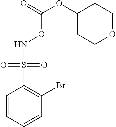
C1=CC=CC(Br)=C1S(=O)(=O)NOC(OC1CCOCC1)=O
